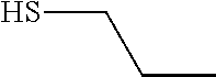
C(C)CS
